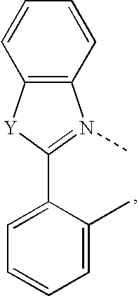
C12=C(C=CC=C1)N(C)=C(C1=CC=CC=C1C)[Y]2
